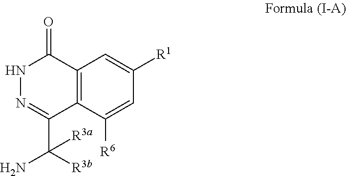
C12=C(C([R6])=CC([R1])=C1)C(C([R3b])(N)[R3a])=NNC2=O
